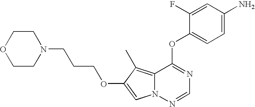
C1=C(F)C(OC2=NC=NN3C2=C(C)C(OCCCN2CCOCC2)=C3)=CC=C1N
